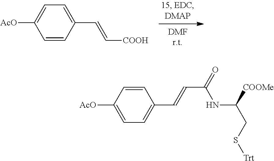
C1=C([AcO])C=CC(C=C[COOH])=C1.C1=C([AcO])C=CC(C=CC(NC(CS[Trt])[COOMe])=O)=C1
